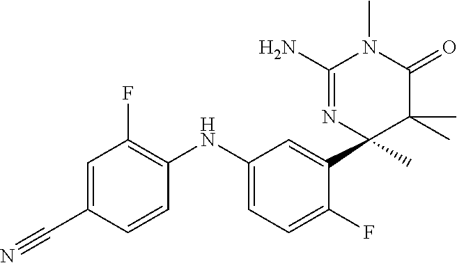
C1(NC2=CC=C(F)C(C3(C)C(C)(C)C(=O)N(C)C(N)=N3)=C2)=C(F)C=C(C#N)C=C1
